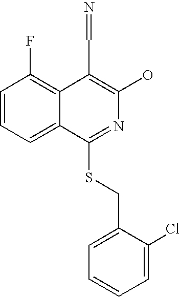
C1=CC=C2C(=C1F)C(C=N)=C(O)N=C2SCC1=CC=CC=C1Cl
